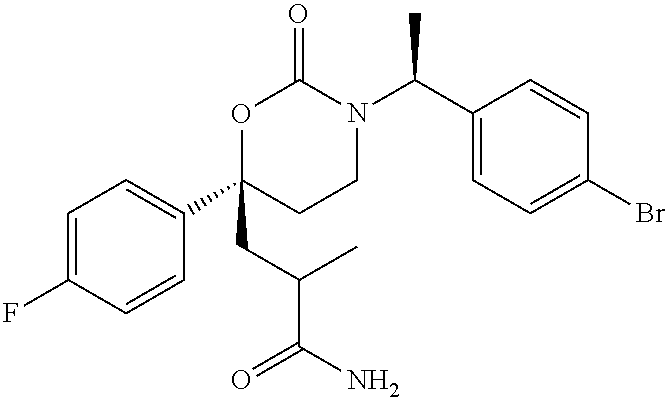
C1=C(F)C=CC(C2(CC(C(N)=O)C)CCN(C(C3=CC=C(Br)C=C3)C)C(=O)O2)=C1
